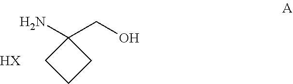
NC1(CO)CCC1.[HX]
